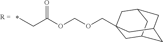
CCC(OCOCC12CC3CC(CC(C1)C3)C2)=O
